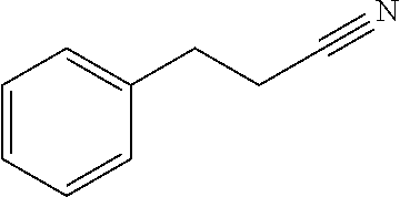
C1=CC=CC(CCC#N)=C1
